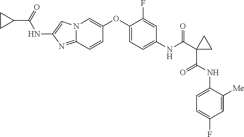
N12C(=NC(NC(C3CC3)=O)=C1)C=CC(OC1=CC=C(NC(=O)C3(C(NC4=CC=C(F)C=C4[Me])=O)CC3)C=C1F)=C2
